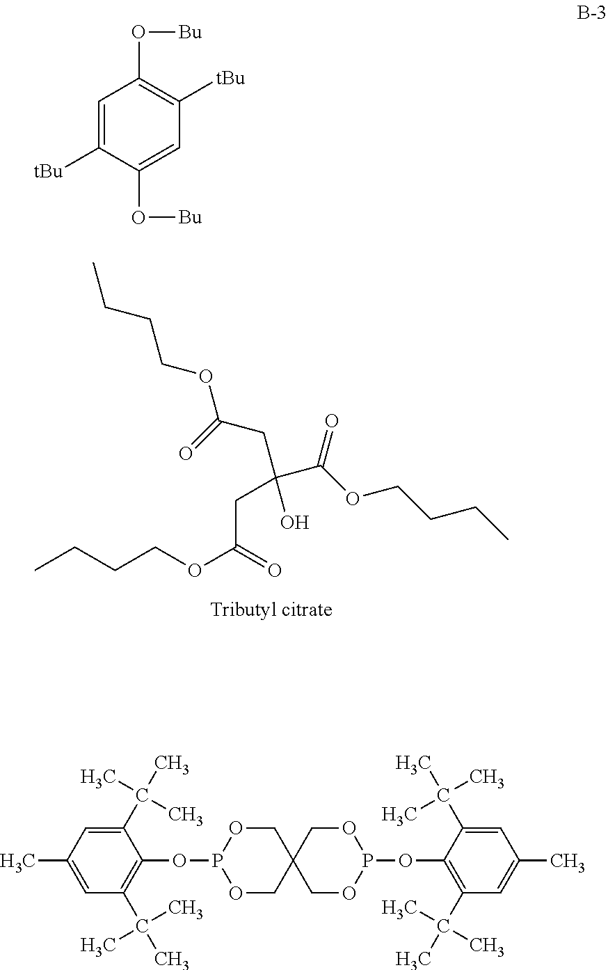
CCCCOC(=O)CC(C(=O)OCCCC)(O)CC(=O)OCCCC.C1=C([tBu])C(O[Bu])=CC([tBu])=C1O[Bu].C1(C(C)(C)C)=CC(C)=CC(C(C)(C)C)=C1OP1OCC2(CO1)COP(OC1=C(C(C)(C)C)C=C(C)C=C1C(C)(C)C)OC2
